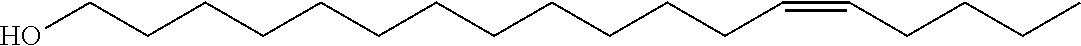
C(CCC=CCCCC)CCCCCCCCCO
